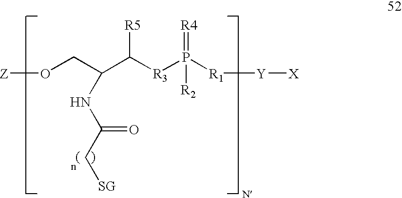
[Z]OCC(C([R3]P([R1][Y][X])([R2])=[R4])[R5])NC(C[SG])=O
